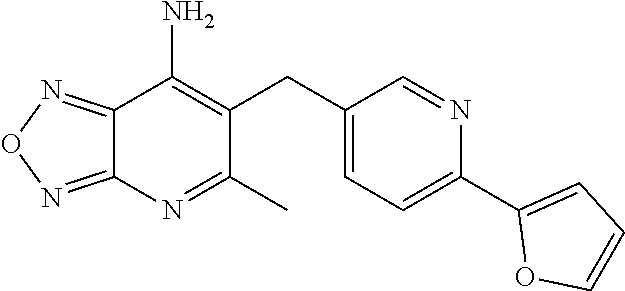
C12=NON=C1N=C(C)C(CC1=CC=C(C3=CC=CO3)N=C1)=C2N
